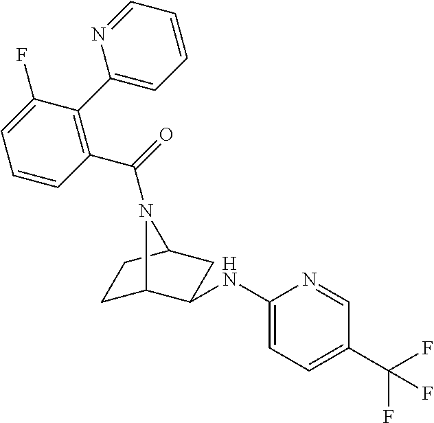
C1=CC(C(=O)N2C3CCC2CC3NC2=CC=C(C(F)(F)F)C=N2)=C(C2=CC=CC=N2)C(F)=C1
